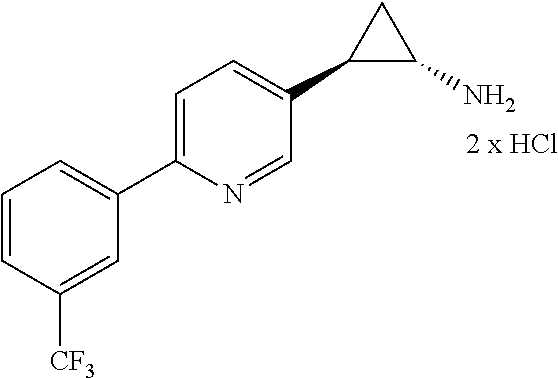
C1(C2C(N)C2)=CC=C(C2=CC=CC([CF3])=C2)N=C1.[2 x HCl]
